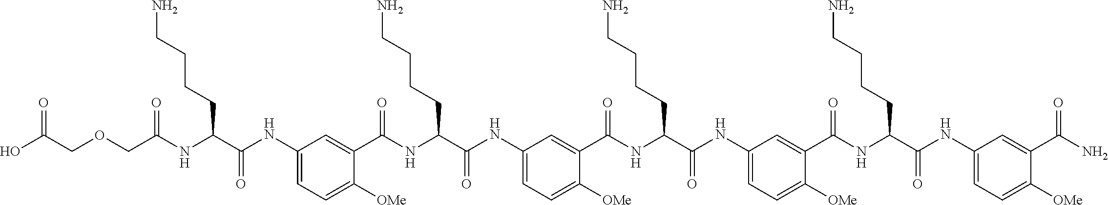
C1(NC(C(NC(COCC(O)=O)=O)CCCCN)=O)=CC=C([OMe])C(C(NC(C(NC2=CC=C([OMe])C(C(NC(C(NC3=CC=C([OMe])C(C(NC(C(NC4=CC=C([OMe])C(C(N)=O)=C4)=O)CCCCN)=O)=C3)=O)CCCCN)=O)=C2)=O)CCCCN)=O)=C1
